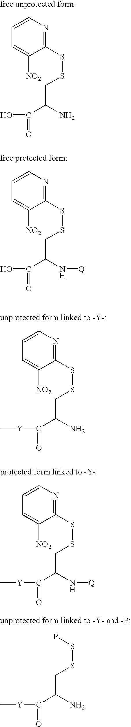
C1=C([NO2])C(SSCC(C(O)=O)N)=NC=C1.C1=C([NO2])C(SSCC(C(O)=O)N[Q])=NC=C1.C1=C([NO2])C(SSCC(C([Y]C)=O)N)=NC=C1.C1=C([NO2])C(SSCC(C([Y]C)=O)N[Q])=NC=C1.PSSCC(C([Y]C)=O)N
